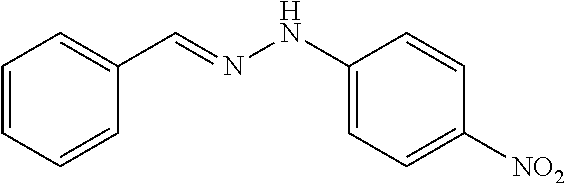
C1=CC=CC(C=NNC2=CC=C([NO2])C=C2)=C1
